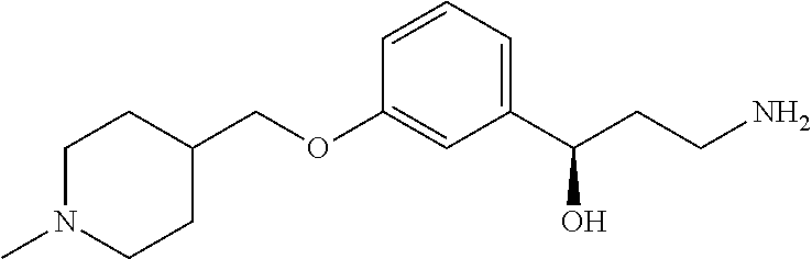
C1N(C)CCC(COC2=CC(C(CCN)O)=CC=C2)C1
